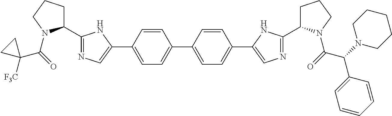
C1(C(=O)N2C(C3=NC=C(C4=CC=C(C5=CC=C(C6=CN=C(C7CCCN7C(=O)C(N7CCCCC7)C7=CC=CC=C7)N6)C=C5)C=C4)N3)CCC2)([F3C])CC1
